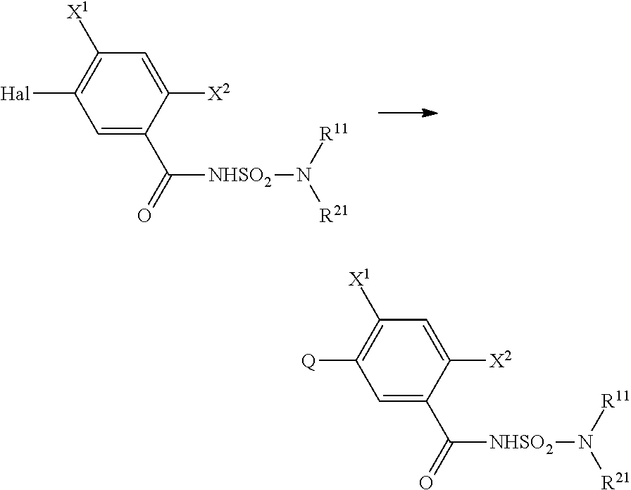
C1=C(C(=O)[NHSO2]N([R21])[R11])C([X2])=CC([X1])=C1[Hal].C1=C(C(=O)[NHSO2]N([R21])[R11])C([X2])=CC([X1])=C1[Q]
